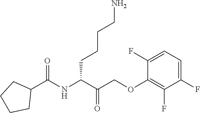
C(C(C(COC1=C(F)C(F)=CC=C1F)=O)NC(C1CCCC1)=O)CCCN
